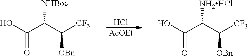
Cl.[AcOEt].OC(C(C([CF3])[OBn])[NHBoc])=O.OC(C(C([CF3])[OBn])[NH2HCl])=O
